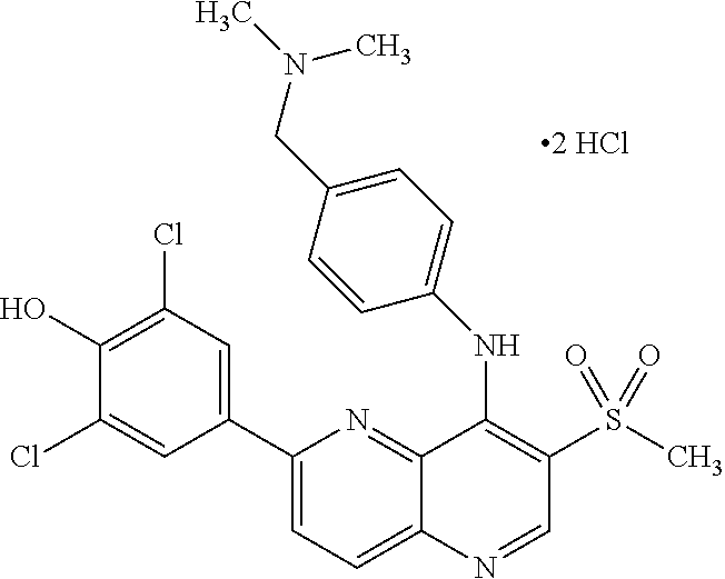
C1(C2=CC(Cl)=C(O)C(Cl)=C2)=CC=C2C(=N1)C(NC1=CC=C(CN(C)C)C=C1)=C(S(=O)(C)=O)C=N2
